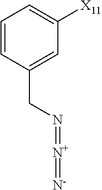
C1=CC(CN=[N+]=[N-])=CC([X11])=C1
